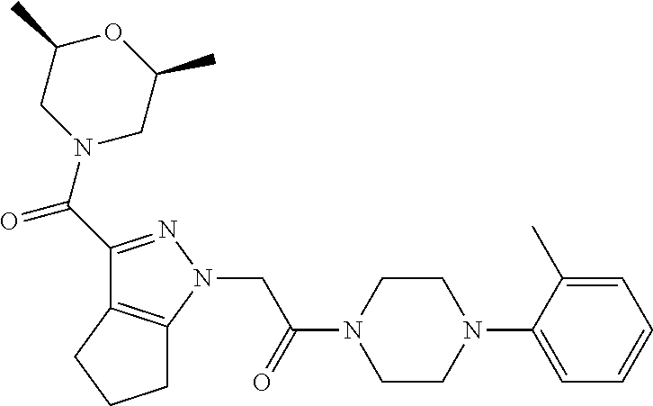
C(=O)(C1=NN(CC(N2CCN(C3=CC=CC=C3C)CC2)=O)C2=C1CCC2)N1CC(C)OC(C)C1
